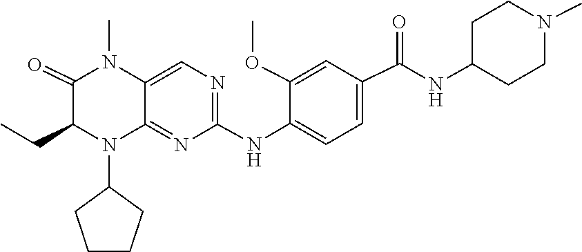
C1(N2C(CC)C(=O)N(C)C3=CN=C(NC4=CC=C(C(NC5CCN(C)CC5)=O)C=C4OC)N=C23)CCCC1
